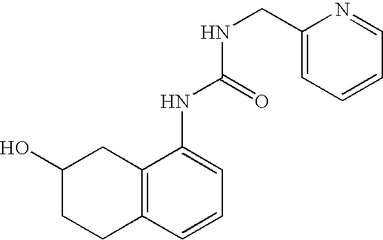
C12=C(C=CC=C1NC(NCC1=CC=CC=N1)=O)CCC(O)C2
